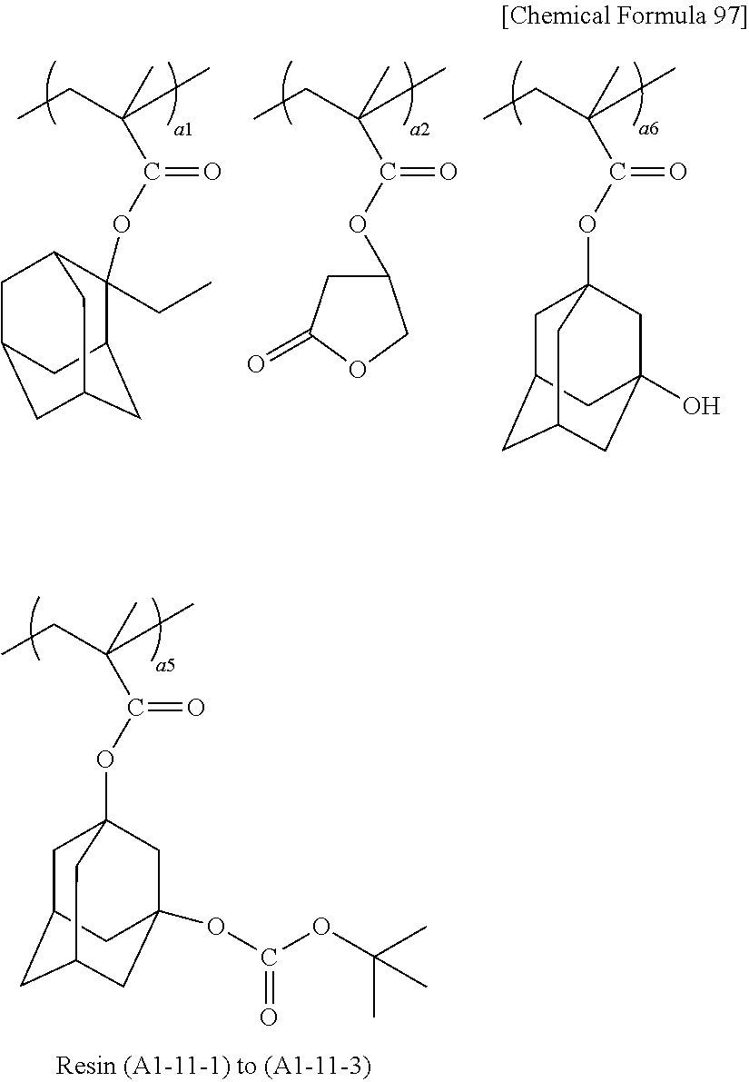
CCC(C)(C)C(OC12CC3CC(CC(OC(OC(C)(C)C)=O)(C1)C3)C2)=O.CCC(C)(C)C(OC1(CC)C2CC3CC(CC1C3)C2)=O.CCC(C)(C)C(OC1CC(=O)OC1)=O.CCC(C)(C)C(OC12CC3CC(CC(O)(C1)C3)C2)=O
